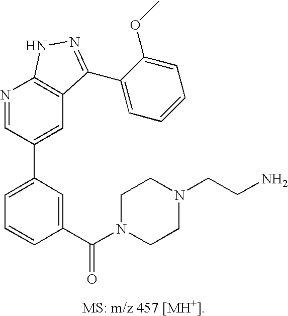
C1=C(C2=CC3=C(N=C2)NN=C3C2=CC=CC=C2OC)C=C(C(N2CCN(CCN)CC2)=O)C=C1
